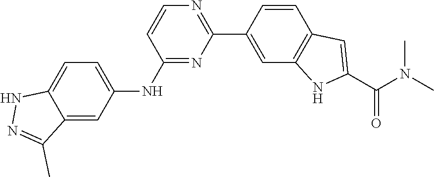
C12=CC=C(NC3=NC(C4=CC5=C(C=C4)C=C(C(N(C)C)=O)N5)=NC=C3)C=C1C(C)=NN2
